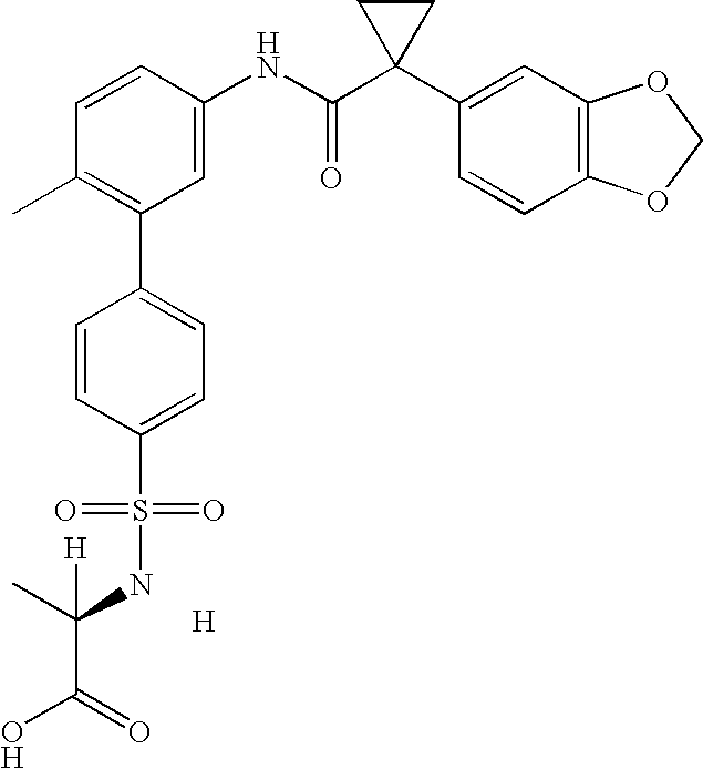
C1=CC(NC(C2(C3=CC4=C(C=C3)OCO4)CC2)=O)=CC(C2=CC=C(S(=O)(=O)NC(C(=O)O)(C)[H])C=C2)=C1C.[H]
